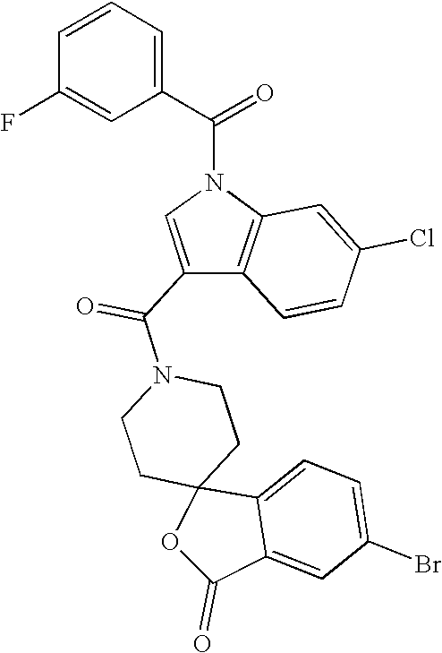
C1CN(C(C2=CN(C(C3=CC=CC(F)=C3)=O)C3=C2C=CC(Cl)=C3)=O)CCC12C1=CC=C(Br)C=C1C(=O)O2
